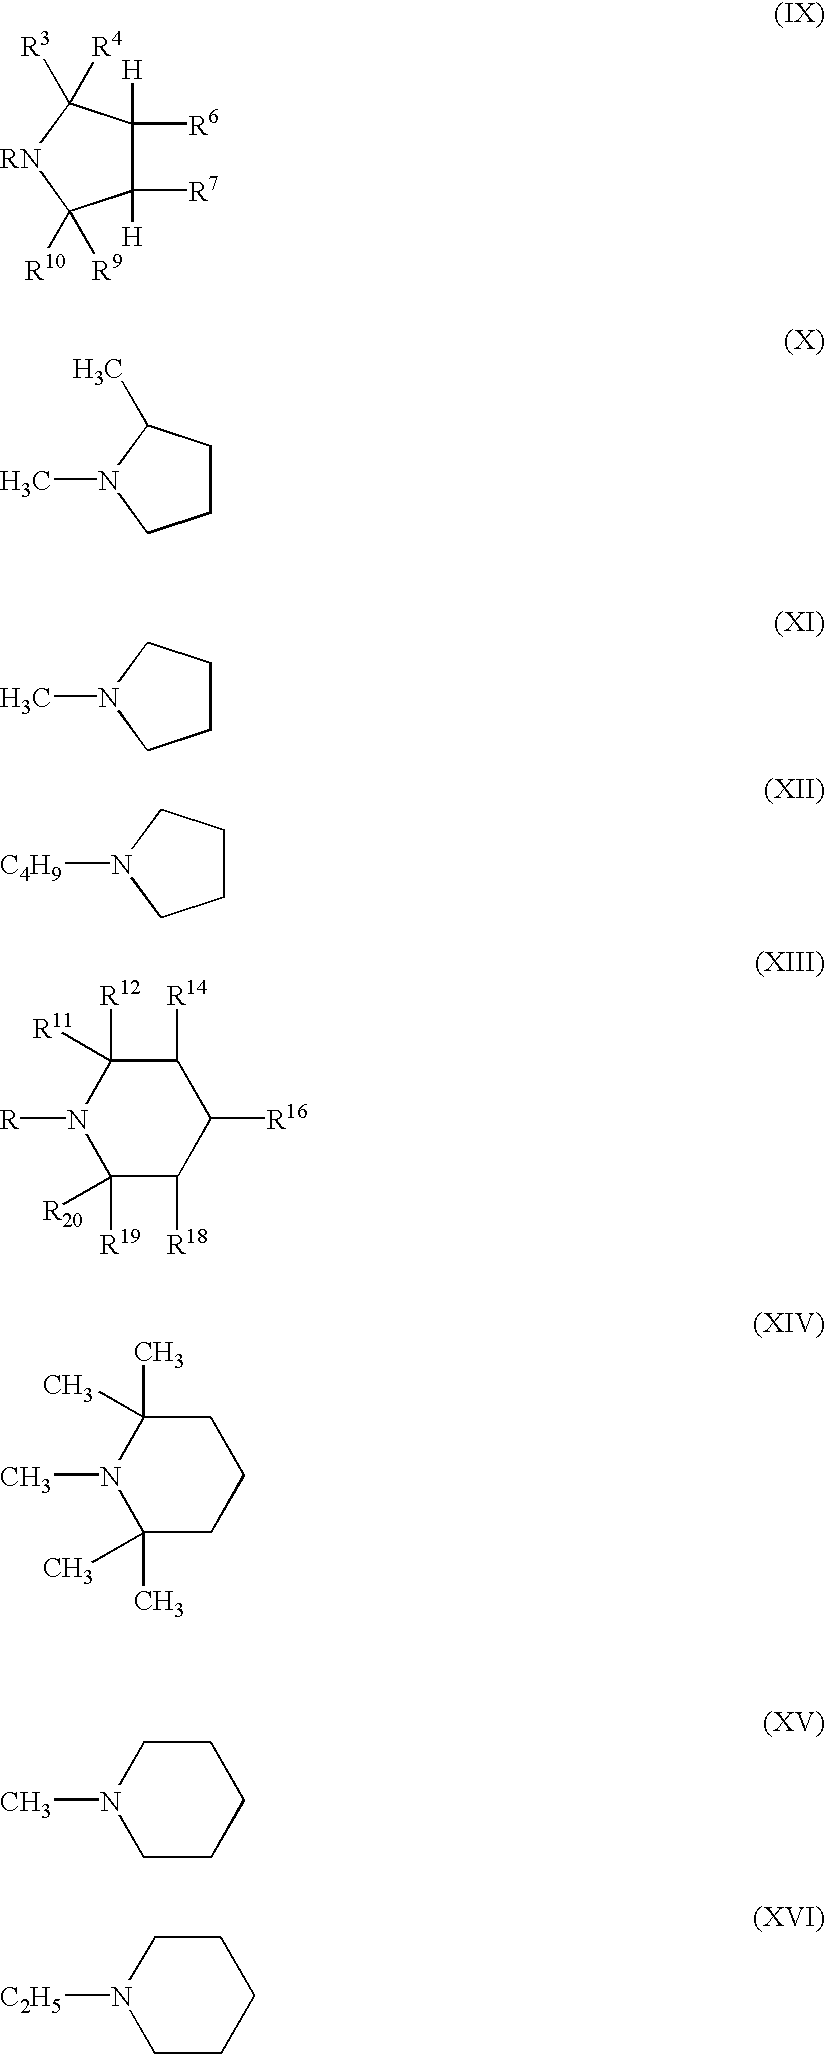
C1([H])([R7])C([H])([R6])C([R3])([R4])[RN]C1([R9])[R10].C1CC(C)N(C)C1.C1CCN(C)C1.C1CCN([C4H9])C1.N1([R])C([R19])([R20])C([R18])C([R16])C([R14])C1([R12])[R11].N1(C)C(C)(C)CCCC1(C)C.N1(C)CCCCC1.N1([C2H5])CCCCC1
